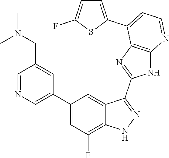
C1=NC=C(C2=CC(F)=C3C(=C2)C(C2=NC4=C(N2)N=CC=C4C2=CC=C(F)S2)=NN3)C=C1CN(C)C
